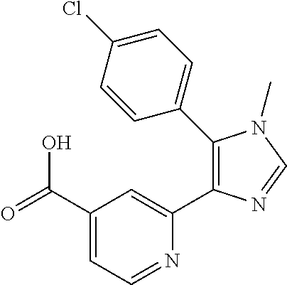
C1(C(=O)O)=CC=NC(C2=C(C3=CC=C(Cl)C=C3)N(C)C=N2)=C1
